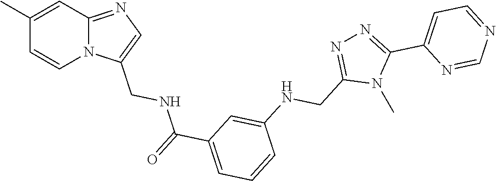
CC1=CC2=NC=C(CNC(C3=CC=CC(NCC4=NN=C(C5=CC=NC=N5)N4C)=C3)=O)N2C=C1
